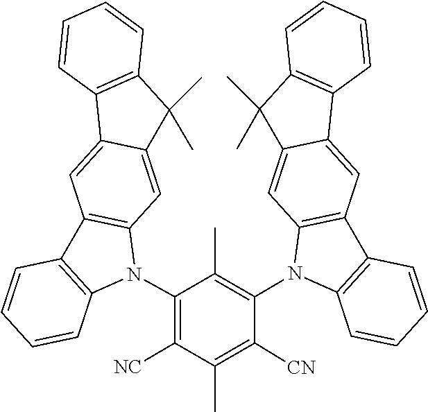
N1(C2=C(C)C(N3C4=C(C5=C3C=CC=C5)C=C3C5=C(C=CC=C5)C(C)(C)C3=C4)=C([NC])C(C)=C2[CN])C2=C(C3=C1C=C1C(C)(C)C4=C(C=CC=C4)C1=C3)C=CC=C2
